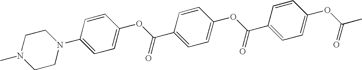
C1N(C)CCN(C2=CC=C(OC(C3=CC=C(OC(=O)C4=CC=C(OC(=O)C)C=C4)C=C3)=O)C=C2)C1
